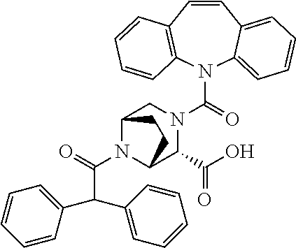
C1=CC2=C(N(C(=O)N3CC4N(C(=O)C(C5=CC=CC=C5)C5=CC=CC=C5)C(C3C(O)=O)CC4)C3=CC=CC=C13)C=CC=C2
